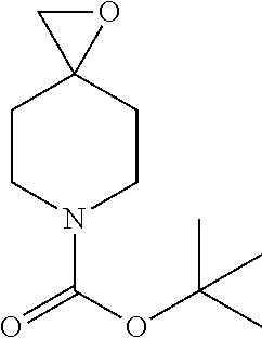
C1CN(C(OC(C)(C)C)=O)CCC12OC2
